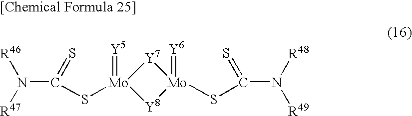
[Y7]1[Mo](=[Y5])(SC(=S)N([R47])[R46])[Y8][Mo]1(=[Y6])SC(N([R49])[R48])=S
